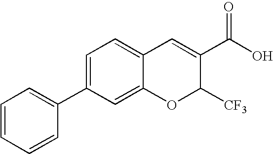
C1=C(C2=CC=CC=C2)C=C2C(=C1)C=C(C(O)=O)C([CF3])O2
